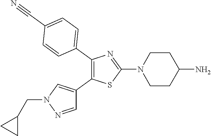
C1(C2=CC=C(C#N)C=C2)=C(C2=CN(CC3CC3)N=C2)SC(N2CCC(N)CC2)=N1
